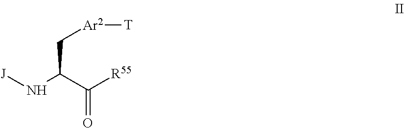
[J]NC(C(=O)[R55])C[Ar2][T]
